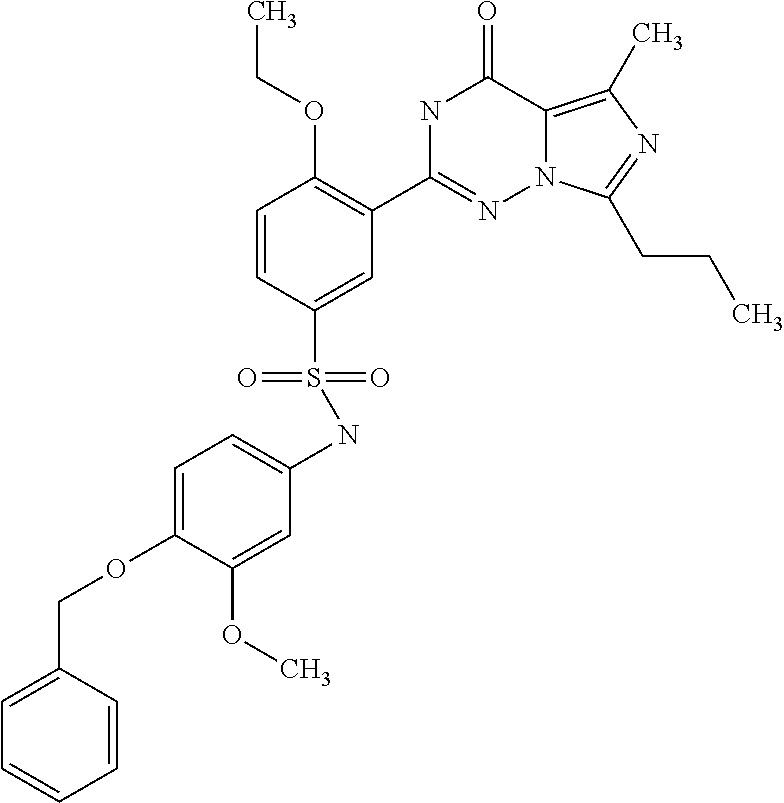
C1=CC(S(=O)(=O)NC2=CC=C(OCC3=CC=CC=C3)C(OC)=C2)=CC(C2=NN3C(=C(C)N=C3CCC)C(=O)N2)=C1OCC
